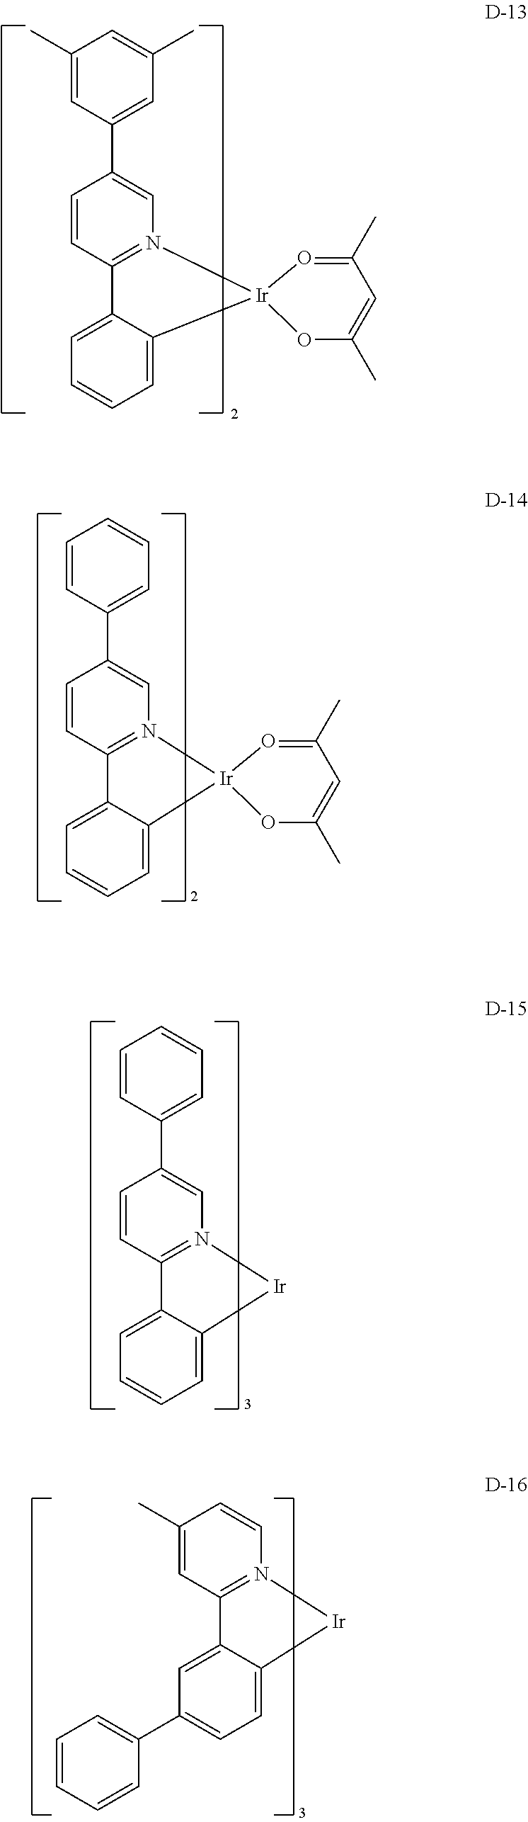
C1(C2=CC(C)=CC(C)=C2)=CN2=C(C=C1)C1=CC=CC=C1[Ir]21OC(C)=CC(C)=O1.C1(C2=CC=CC=C2)=CN2=C(C=C1)C1=CC=CC=C1[Ir]2.C1=CN2=C(C=C1C)C1=CC(C3=CC=CC=C3)=CC=C1[Ir]2.C1(C2=CC=CC=C2)=CN2=C(C=C1)C1=CC=CC=C1[Ir]21OC(C)=CC(C)=O1
